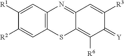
C1([R2])=CC2=C(C=C1[R1])N=C1C(=C([R6])C(=[Y])C([R3])=C1)S2
